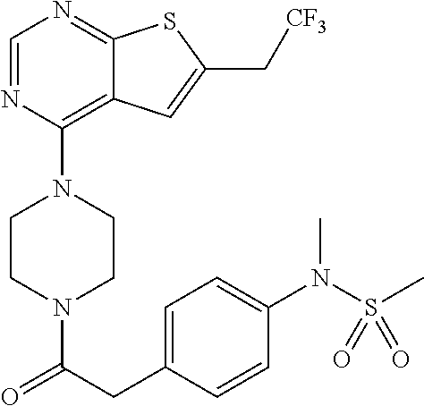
C1CN(C(CC2=CC=C(N(S(C)(=O)=O)C)C=C2)=O)CCN1C1=C2C(=NC=N1)SC(C[CF3])=C2
